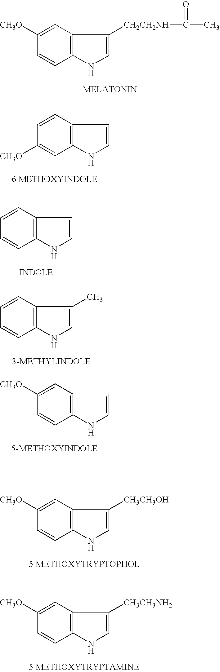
C1([CH3O])=CC2=C(C=C1)NC=C2[CH2CH2NH]C(C)=O.C1=CC2=C(C=C1[CH3O])NC=C2.C1=CC2=C(C=C1)NC=C2.C1=CC2=C(C=C1)NC=C2C.C1([CH3O])=CC2=C(C=C1)NC=C2.C1([CH3O])=CC2=C(C=C1)NC=C2[CH3CH3OH].C1([CH3O])=CC2=C(C=C1)NC=C2[CH3CH3NH2]
